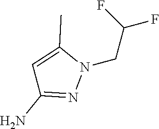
N1(CC(F)F)C(C)=CC(N)=N1
